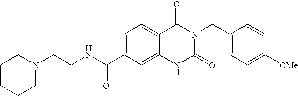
N1(CCNC(C2=CC=C3C(=C2)NC(=O)N(CC2=CC=C([OMe])C=C2)C3=O)=O)CCCCC1
